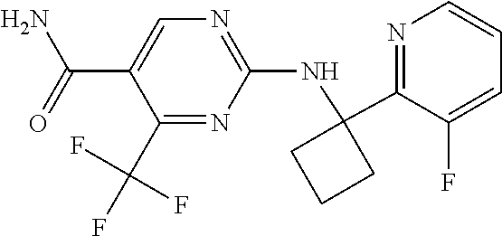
C1(C(=O)N)=CN=C(NC2(C3=NC=CC=C3F)CCC2)N=C1C(F)(F)F
